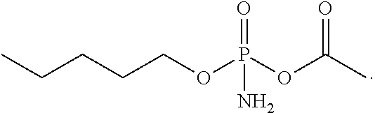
C(COP(OC(C)=O)(=O)N)CCC
